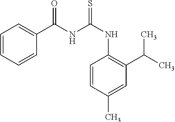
C1=CC=CC(C(NC(NC2=C(C(C)C)C=C(C)C=C2)=S)=O)=C1
